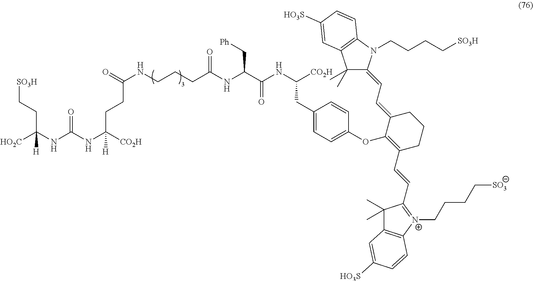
[SO3H]CCC(NC(NC([CO2H])(CCC(=O)NCCCC(NC(C(NC(CC1=CC=C(OC2=C(C=CC3=[N+](CCCC[SO3])C4=C(C3(C)C)C=C([HO3S])C=C4)CCCC2=CC=C2C(C)(C)C3=C(N2CCCC[SO3H])C=CC([HO3S])=C3)C=C1)[CO2H])=O)C[Ph])=O)[H])=O)([HO2C])[H]
